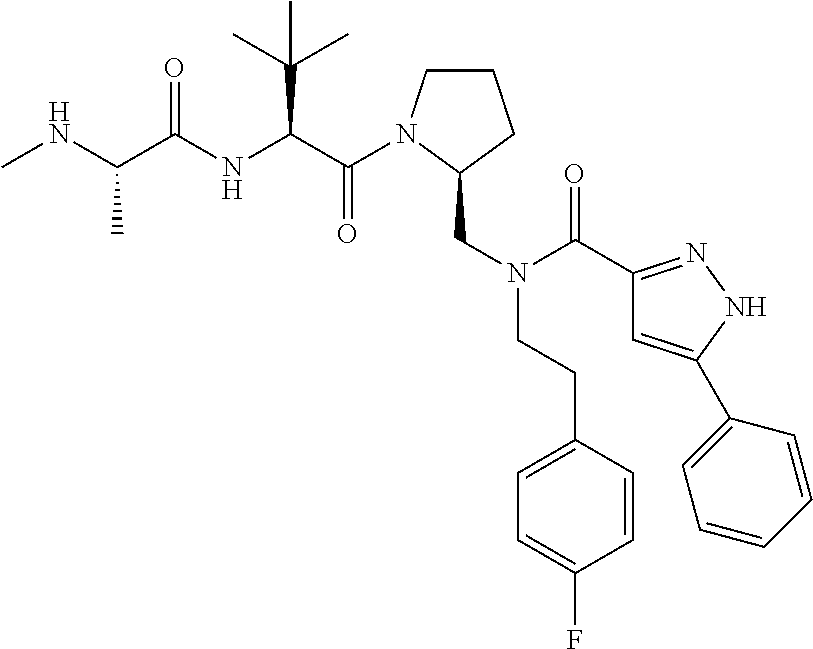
C(=O)(C(C(C)(C)C)NC(=O)C(C)NC)N1CCCC1CN(CCC1=CC=C(F)C=C1)C(=O)C1=NNC(C2=CC=CC=C2)=C1
